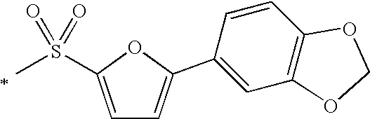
C1=C(S(=O)(=O)C)OC(C2=CC3=C(C=C2)OCO3)=C1
